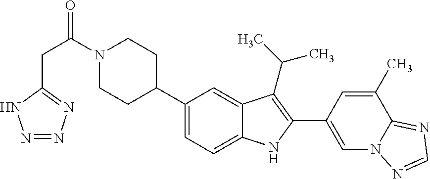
C1(C2CCN(C(=O)CC3=NN=NN3)CC2)=CC=C2C(=C1)C(C(C)C)=C(C1=CN3C(=NC=N3)C(C)=C1)N2
